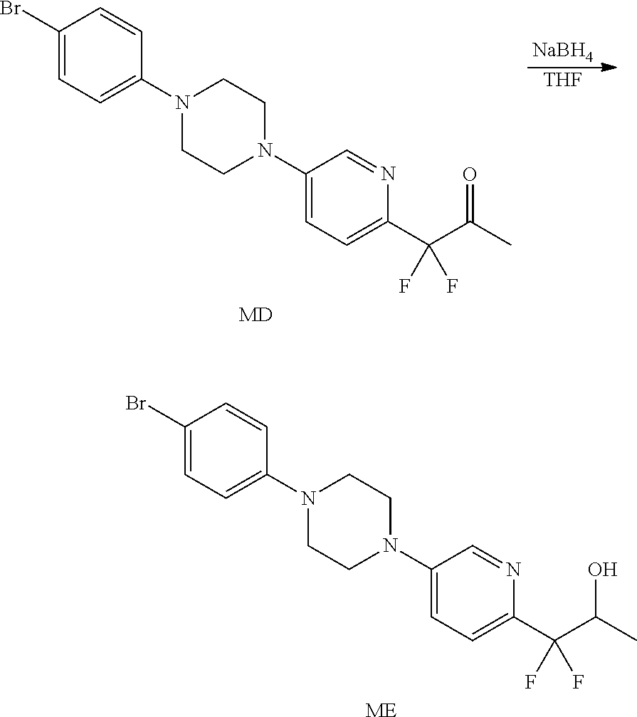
C1(N2CCN(C3=CC=C(Br)C=C3)CC2)=CC=C(C(C(O)C)(F)F)N=C1.[ME].C1(N2CCN(C3=CC=C(Br)C=C3)CC2)=CC=C(C(C(=O)C)(F)F)N=C1.[MD].[NaBH4].[THF]
